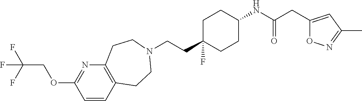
C(CC1(F)CCC(NC(CC2=CC(C)=NO2)=O)CC1)N1CCC2=C(N=C(OCC(F)(F)F)C=C2)CC1
